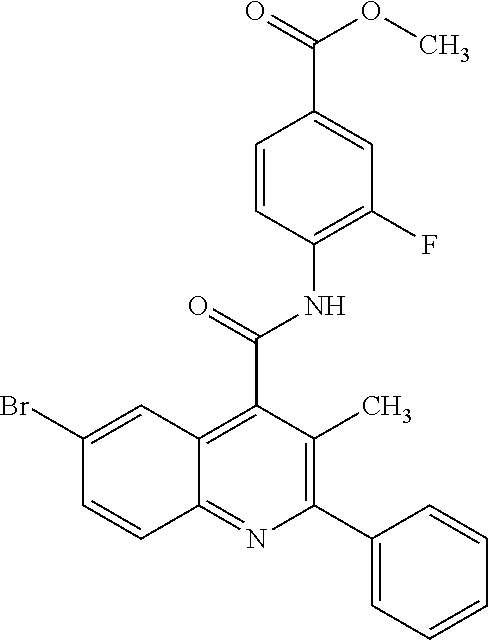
C12=C(C(=O)NC3=C(F)C=C(C(=O)OC)C=C3)C(C)=C(C3=CC=CC=C3)N=C1C=CC(Br)=C2
